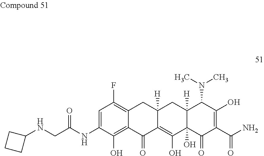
C1=C(NC(CNC2CCC2)=O)C(O)=C2C(=C1F)CC1([H])C(=C(O)C3(O)C([H])(C1)C(N(C)C)C(O)=C(C(N)=O)C3=O)C2=O
